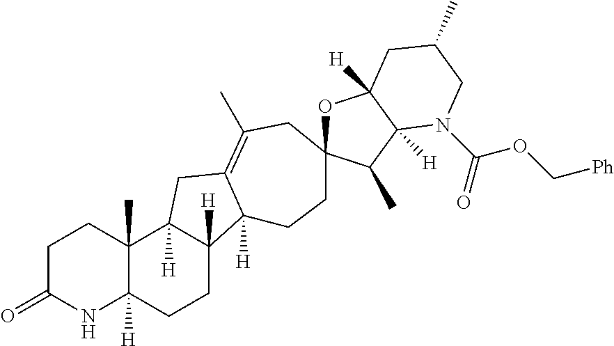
C1C(=O)NC2([H])C(C)(C1)C1([H])C([H])(CC2)C2([H])C(=C(C)CC3(CC2)OC2([H])C([H])(C3C)N(C(=O)OC[Ph])CC(C)C2)C1
